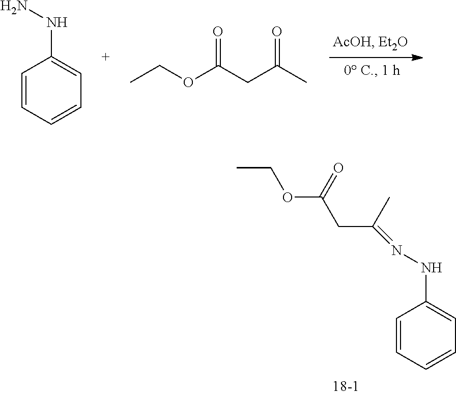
C1=CC=CC=C1NN.CCOC(CC(C)=O)=O.C1=CC=CC=C1NN=C(CC(OCC)=O)C
